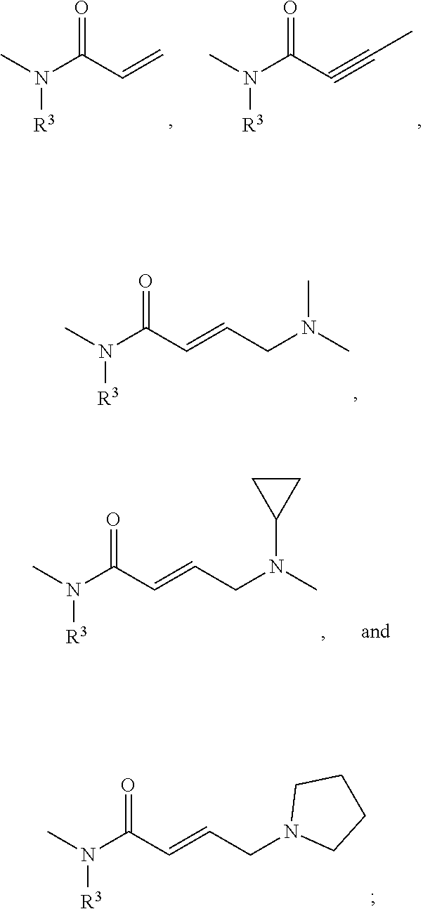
CN(C(C=CCN(C)C)=O)[R3].CN(C(C=CCN1CCCC1)=O)[R3].CN(C(C#CC)=O)[R3].CN(C(C=C)=O)[R3].CN(C(C=CCN(C)C1CC1)=O)[R3]
